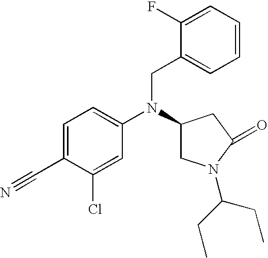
C1=C(C#N)C(Cl)=CC(N(C2CN(C(CC)CC)C(=O)C2)CC2=CC=CC=C2F)=C1
